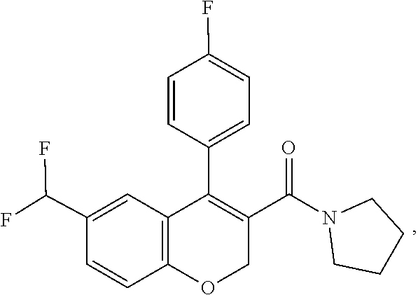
C1CN(C(C2=C(C3=CC=C(F)C=C3)C3=C(OC2)C=CC(C(F)F)=C3)=O)CC1
